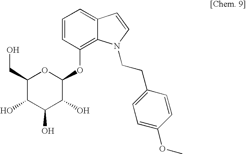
C1=CC(OC2OC(CO)C(O)C(O)C2O)=C2C(=C1)C=CN2CCC1=CC=C(OC)C=C1
